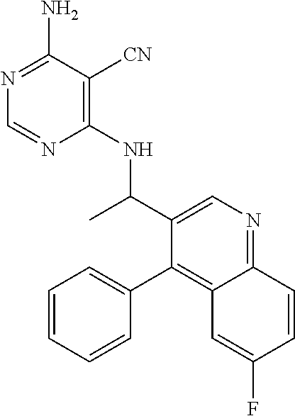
C1(NC(C2=CN=C3C(=C2C2=CC=CC=C2)C=C(F)C=C3)C)=C([CN])C(N)=NC=N1
